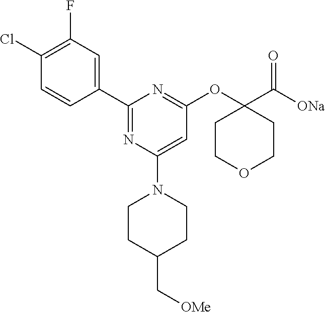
C1(Cl)=C(F)C=C(C2=NC(N3CCC(C[OMe])CC3)=CC(OC3(C([ONa])=O)CCOCC3)=N2)C=C1
